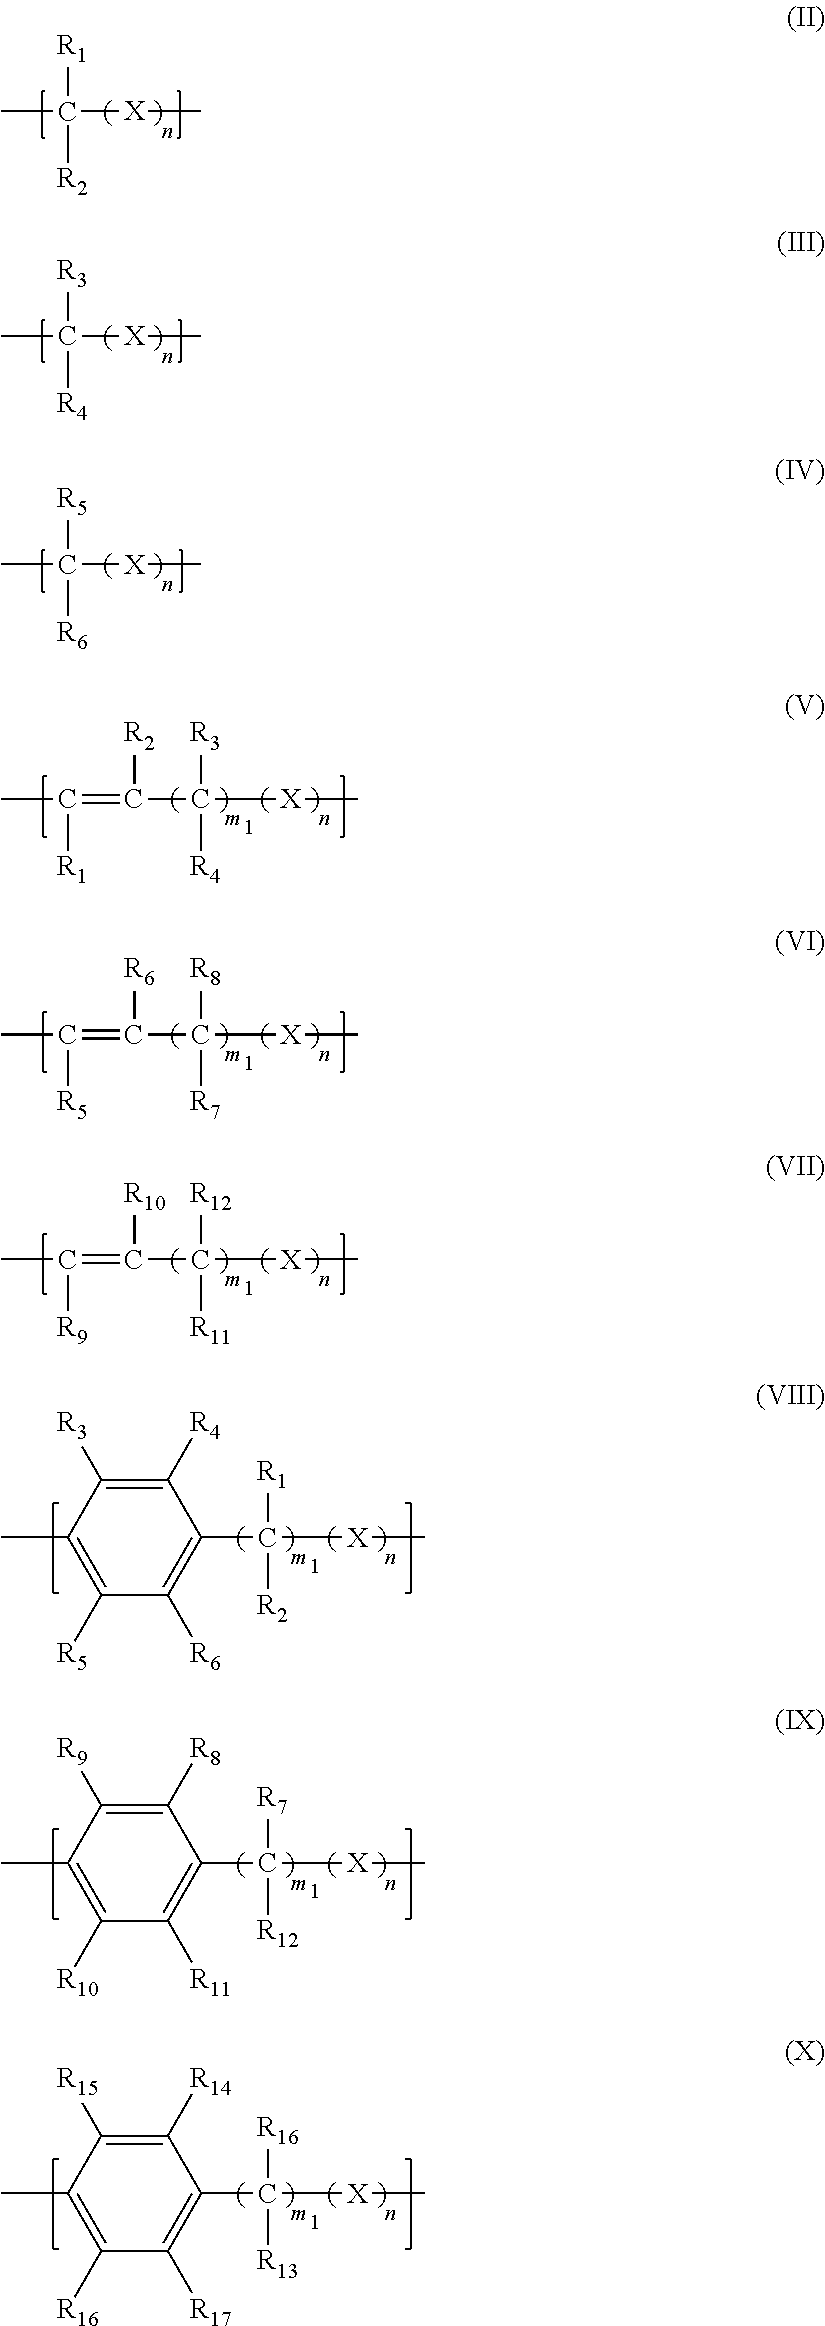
[R1]C([X]C)(C)[R2].[R3]C([X]C)(C)[R4].[R5]C([X]C)(C)[R6].[R3]C([X]C)(C([R2])=C(C)[R1])[R4].[R8]C([X]C)(C([R6])=C(C)[R5])[R7].[R12]C([X]C)(C([R10])=C(C)[R9])[R11].[R1]C([X]C)(C1=C([R6])C([R5])=C(C)C([R3])=C1[R4])[R2].[R7]C([X]C)(C1=C([R11])C([R10])=C(C)C([R9])=C1[R8])[R12].[R16]C([X]C)(C1=C([R17])C([R16])=C(C)C([R15])=C1[R14])[R13]
